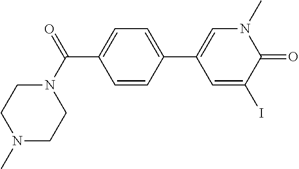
C1=CC(C(=O)N2CCN(C)CC2)=CC=C1C1=CN(C)C(=O)C(I)=C1
